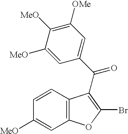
C1=C([MeO])C([MeO])=C([OMe])C=C1C(=O)C1=C(Br)OC2=C1C=CC([MeO])=C2
